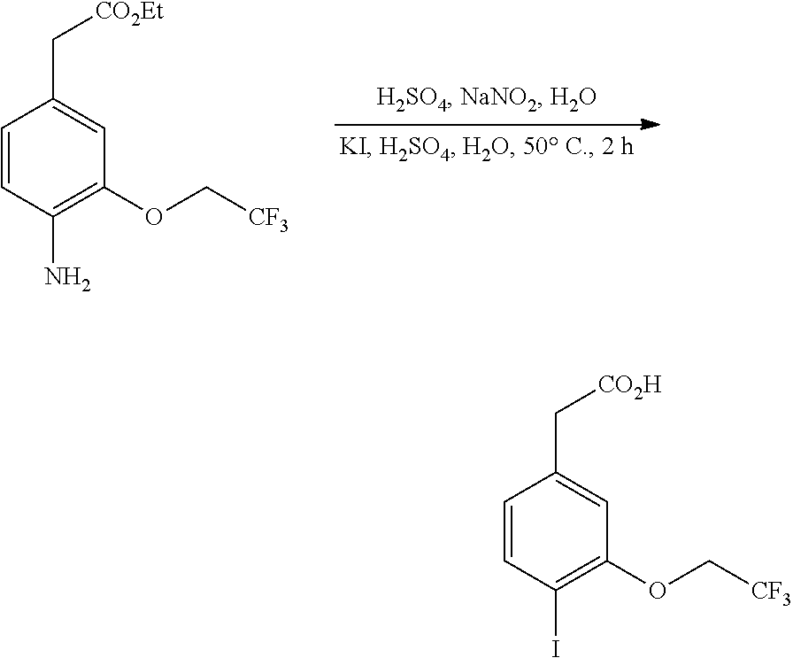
C1=CC(N)=C(OC[CF3])C=C1C[CO2Et].C1=CC(I)=C(OC[CF3])C=C1C[CO2H]
